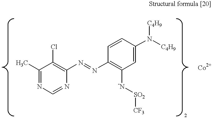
C1(C)=NC=NC(N=NC2=C([-N][SO2][CF3])C=C(N([C4H9])[C4H9])C=C2)=C1Cl
